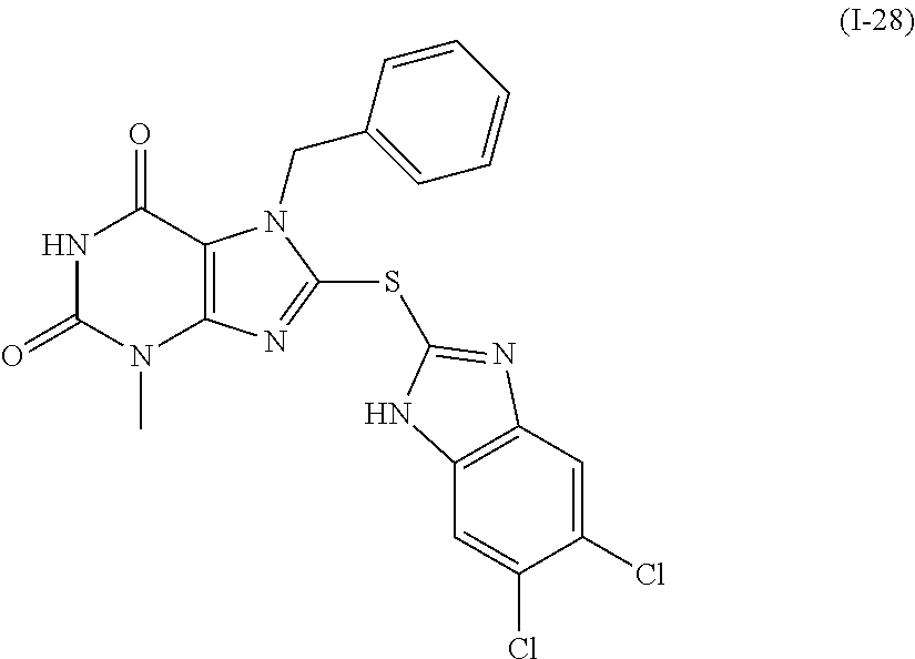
N1C(=O)N(C)C2=C(C1=O)N(CC1=CC=CC=C1)C(SC1=NC3=C(C=C(Cl)C(Cl)=C3)N1)=N2
